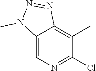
C12=CN=C(Cl)C(C)=C1N=NN2C
